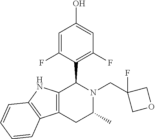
OC1=CC(F)=C(C2N(CC3(F)COC3)C(C)CC3=C2NC2=C3C=CC=C2)C(F)=C1
